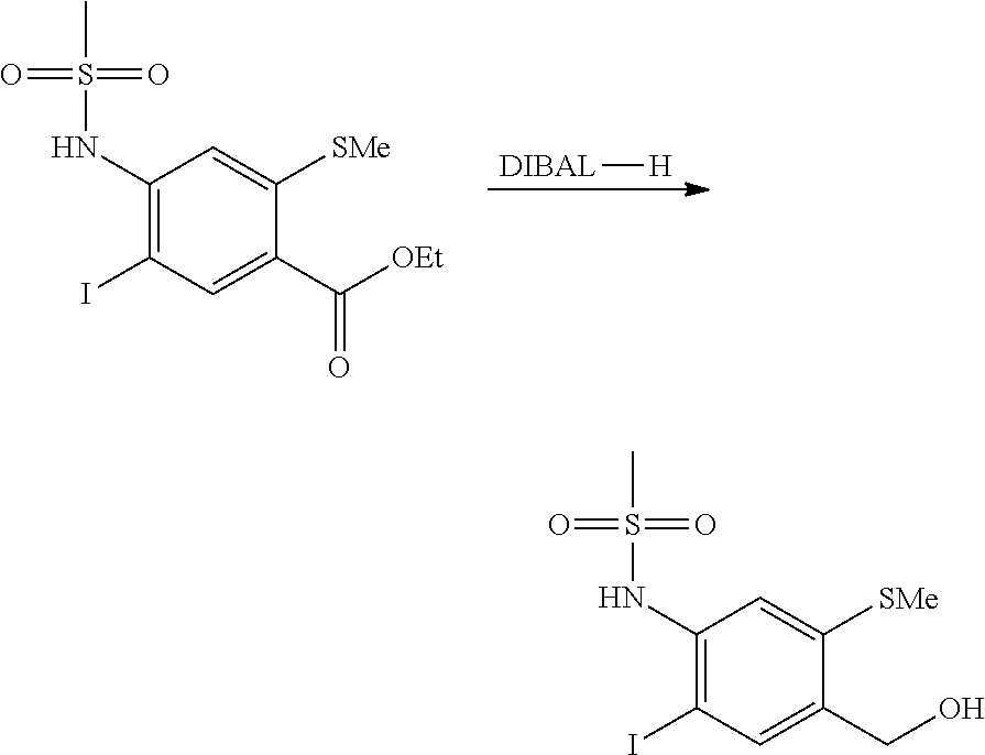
C1(NS(C)(=O)=O)=C(I)C=C(CO)C([SMe])=C1.C1(NS(C)(=O)=O)=C(I)C=C(C([OEt])=O)C([SMe])=C1.[DIBAL][H]
